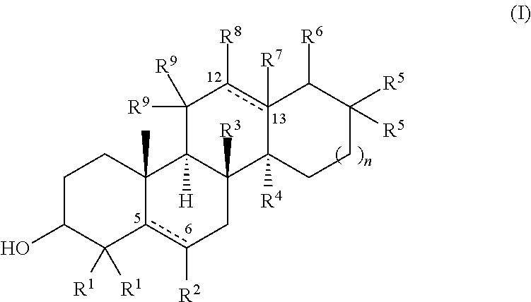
C1C(O)C([R1])([R1])c2c([R2])CC3([R3])C([H])(C2(C)C1)C([R9])([R9])c([R8])c1([R7])C3([R4])CCC([R5])([R5])C1[R6]
